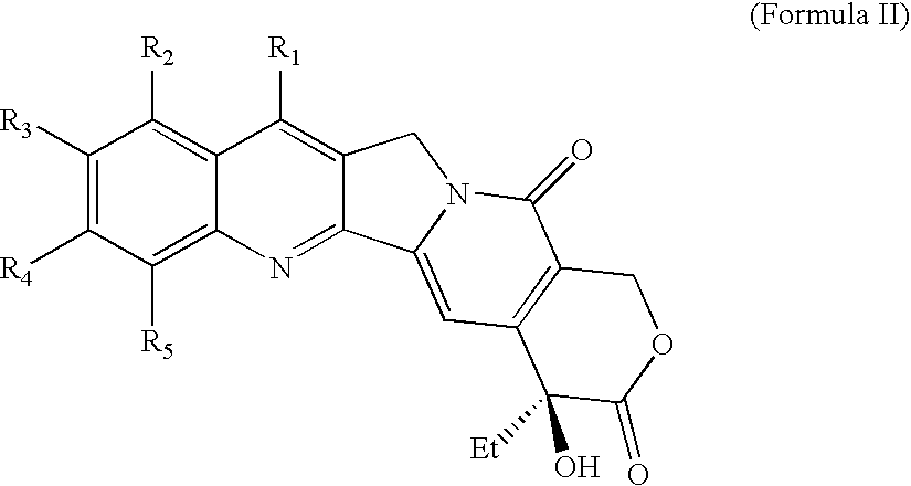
C1([R3])=C([R4])C([R5])=C2C(=C1[R2])C([R1])=C1C(=N2)C2=CC3=C(C(=O)N2C1)COC(=O)C3(O)[Et]
